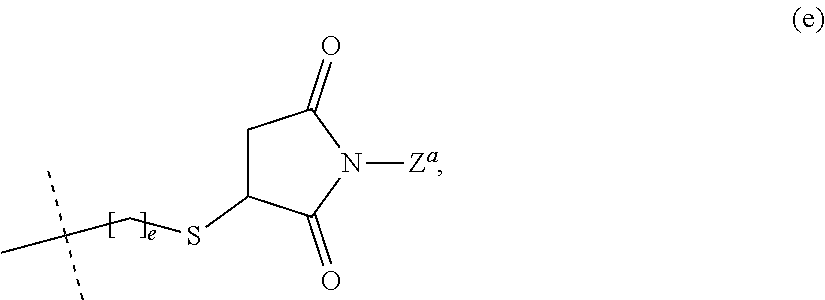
C1C(SCC(C)(C)C)C(=O)N([Za])C1=O
